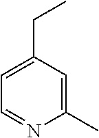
C1(C)=CC(CC)=CC=N1
